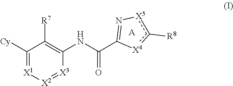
C1([Cy])=[X1][X2]=[X3]C(NC(C2=N[X5]c([R8])[X4]2)=O)=C1[R7].[A]
